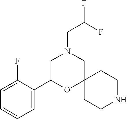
C1C(C2=CC=CC=C2F)OC2(CN1CC(F)F)CCNCC2
